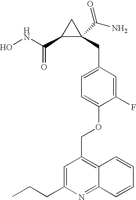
C1(C(NO)=O)C(CC2=CC=C(OCC3=C4C(=NC(CCC)=C3)C=CC=C4)C(F)=C2)(C(N)=O)C1
